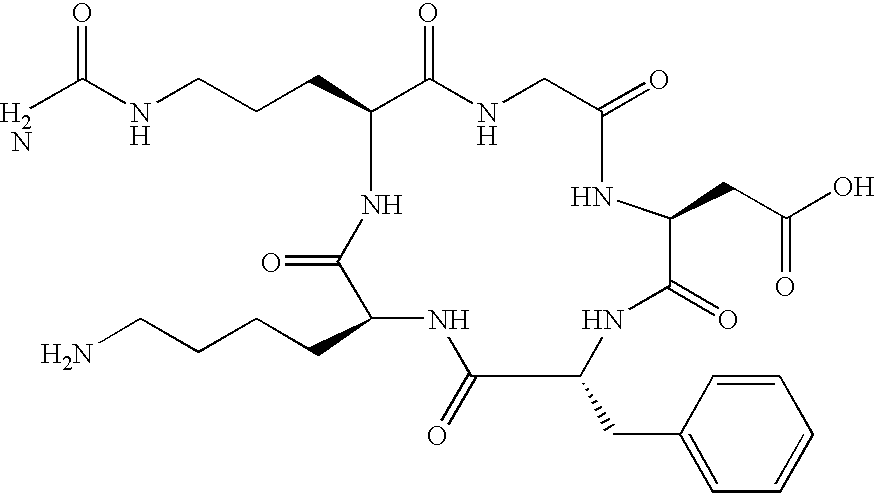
C(C1C(=O)NCC(=O)NC(CC(O)=O)C(=O)NC(CC2=CC=CC=C2)C(=O)NC(CCCCN)C(=O)N1)CCNC(N)=O
